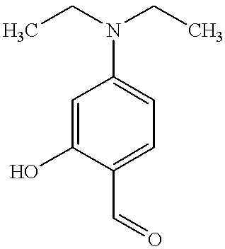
C1=C(O)C(C=O)=CC=C1N(CC)CC
